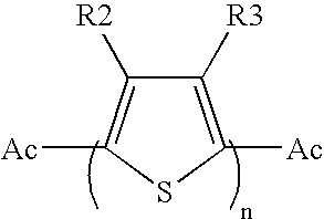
C1([R3])=C([Ac])SC([Ac])=C1[R2]
